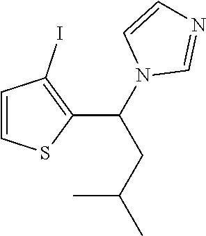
C1=CSC(C(N2C=NC=C2)CC(C)C)=C1I
